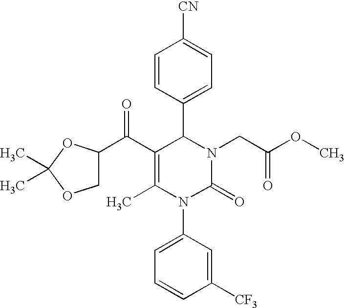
C(C1=C(C)N(C2=CC=CC([CF3])=C2)C(=O)N(CC(OC)=O)C1C1=CC=C([CN])C=C1)(=O)C1COC(C)(C)O1
